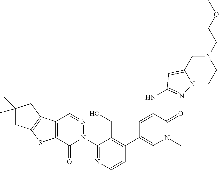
C12=C(C3=C(S1)C(=O)N(C1=NC=CC(C4=CN(C)C(=O)C(NC5=NN6CCN(CCOC)CC6=C5)=C4)=C1CO)N=C3)CC(C)(C)C2
